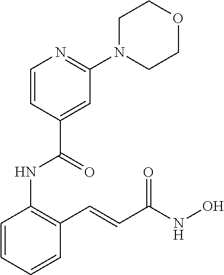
C1=CC=CC(C=CC(NO)=O)=C1NC(C1=CC(N2CCOCC2)=NC=C1)=O
